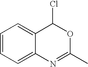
C1=CC=C2C(=C1)C(Cl)OC(C)=N2
